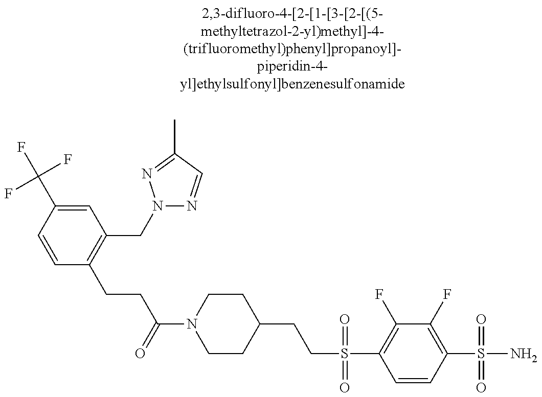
C1=CC(C(F)(F)F)=CC(CN2N=CC(C)=N2)=C1CCC(N1CCC(CCS(C2=C(F)C(F)=C(S(=O)(=O)N)C=C2)(=O)=O)CC1)=O
